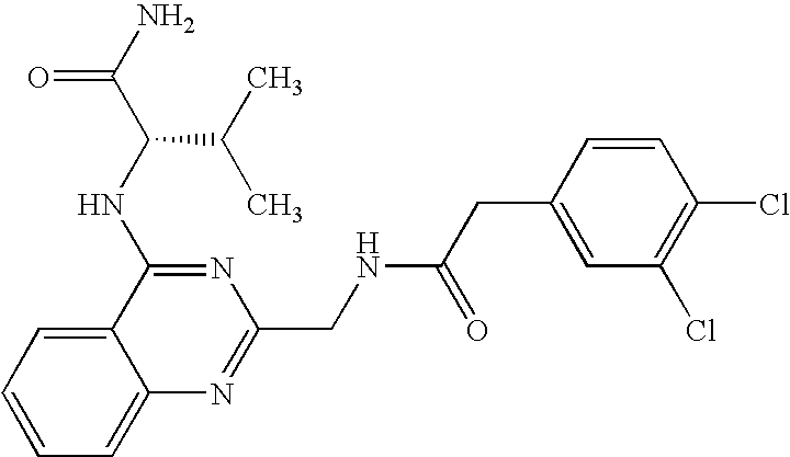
C1=CC=C2C(=C1)C(NC(C(C)C)C(N)=O)=NC(CNC(CC1=CC(Cl)=C(Cl)C=C1)=O)=N2
